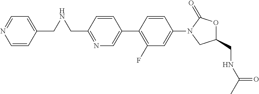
N1=C(CNCC2=CC=NC=C2)C=CC(C2=C(F)C=C(N3CC(CNC(C)=O)OC3=O)C=C2)=C1
